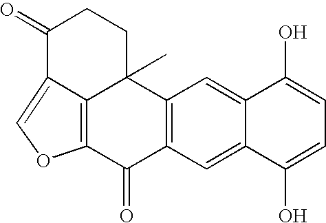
C12=C(C=C3C(=C1)C(O)=CC=C3O)C(=O)C1=C3C2(C)CCC(=O)C3=CO1
